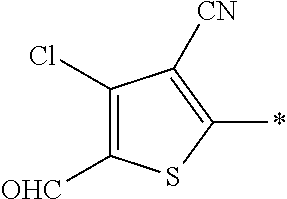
C1([OHC])=C(Cl)C([CN])=C(*)S1
